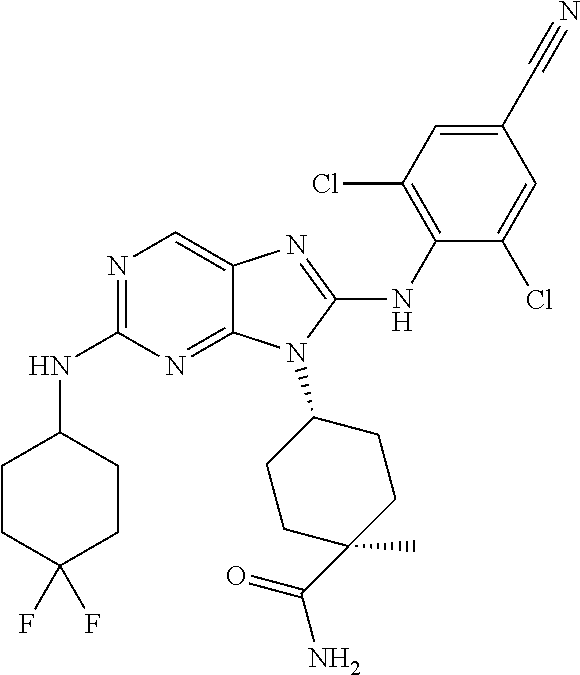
N1=C(NC2CCC(F)(F)CC2)N=C2C(=C1)N=C(NC1=C(Cl)C=C(C#N)C=C1Cl)N2C1CCC(C)(C(=O)N)CC1
